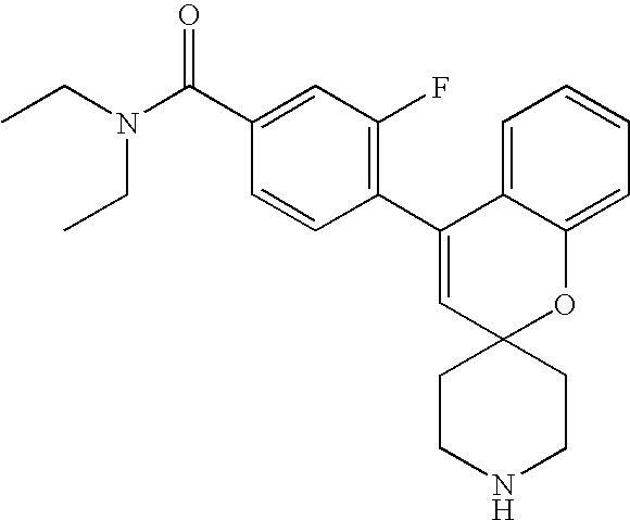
C1(C2=C(F)C=C(C(N(CC)CC)=O)C=C2)=CC2(OC3=CC=CC=C13)CCNCC2
